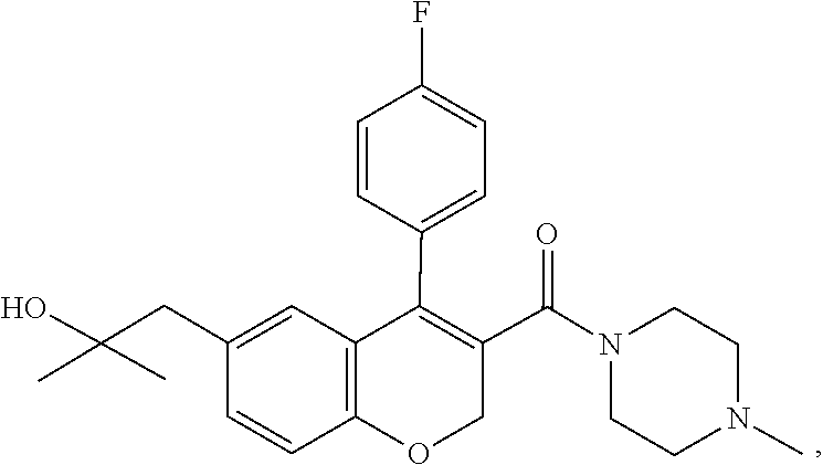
C1CN(C(C2=C(C3=CC=C(F)C=C3)C3=C(OC2)C=CC(CC(C)(C)O)=C3)=O)CCN1C
